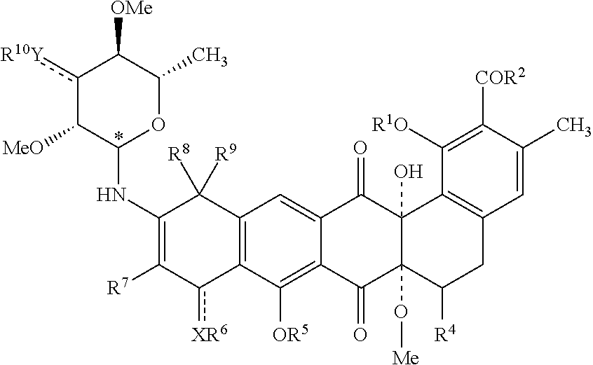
C1(NC2OC(C)C([OMe])c([R10Y])C2[MeO])=C([R7])c([XR6])C2=C(C1([R8])[R9])C=C1C(=C2[OR5])C(=O)C2(O[Me])C(O)(C1=O)C1=C(CC2[R4])C=C(C)C([COR2])=C1[R1O]
